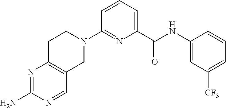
N1=C(N)N=CC2=C1CCN(C1=NC(C(NC3=CC([CF3])=CC=C3)=O)=CC=C1)C2
